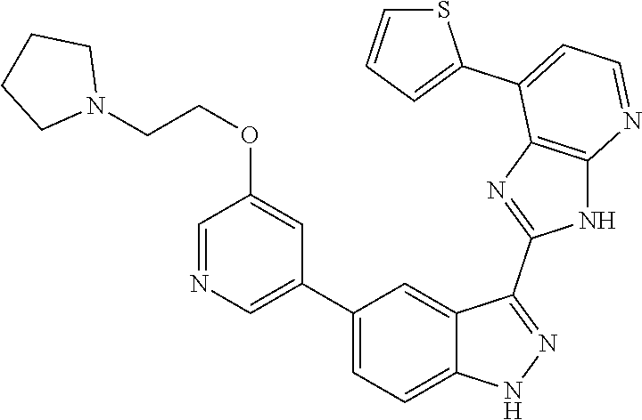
C1(C2=CC=C3C(=C2)C(C2=NC4=C(N2)N=CC=C4C2=CC=CS2)=NN3)=CN=CC(OCCN2CCCC2)=C1
